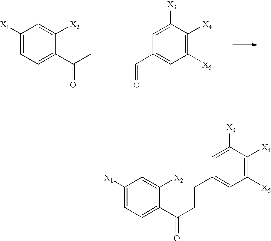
C1([X1])=CC=C(C(C)=O)C([X2])=C1.C1=C([X3])C([X4])=C([X5])C=C1C=O.C1([X1])=CC=C(C(C=CC2=CC([X5])=C([X4])C([X3])=C2)=O)C([X2])=C1
